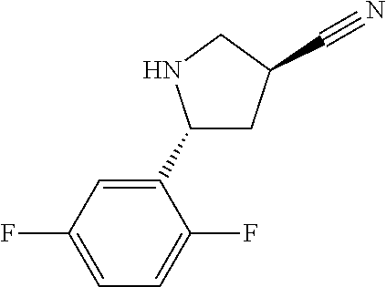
C1=C(C2CC(C#N)CN2)C(F)=CC=C1F
